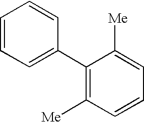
C1=CC=C(C2=C([Me])C=CC=C2[Me])C=C1
